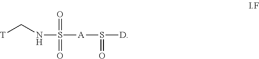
[T]CNS([A]S([D])=O)(=O)=O
